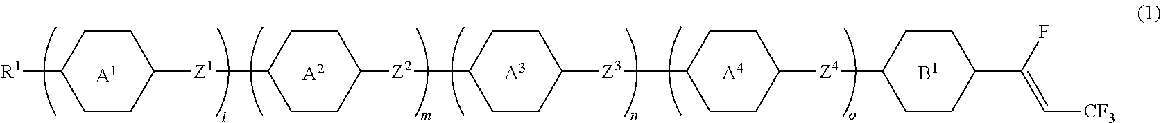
[A1].[A2].[A3].[A4].C1CC([Z2]C2CCC([Z3]C3CCC([Z4]C4CCC(C(F)=C[CF3])CC4)CC3)CC2)CCC1[Z1]C1CCC([R1])CC1
